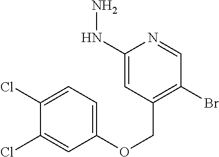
C1(COC2=CC=C(Cl)C(Cl)=C2)=C(Br)C=NC(NN)=C1
